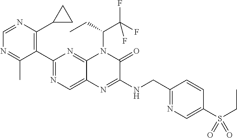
C1(C2=NC=C3C(=N2)N(C(CC)C(F)(F)F)C(=O)C(NCC2=NC=C(S(CC)(=O)=O)C=C2)=N3)=C(C2CC2)N=CN=C1C
